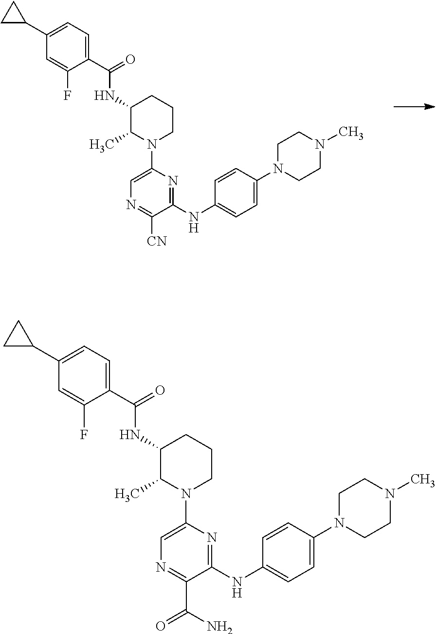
C1(NC(C2=CC=C(C3CC3)C=C2F)=O)C(C)N(C2=CN=C([CN])C(NC3=CC=C(N4CCN(C)CC4)C=C3)=N2)CCC1.C1(NC(C2=CC=C(C3CC3)C=C2F)=O)C(C)N(C2=CN=C(C(=O)N)C(NC3=CC=C(N4CCN(C)CC4)C=C3)=N2)CCC1
